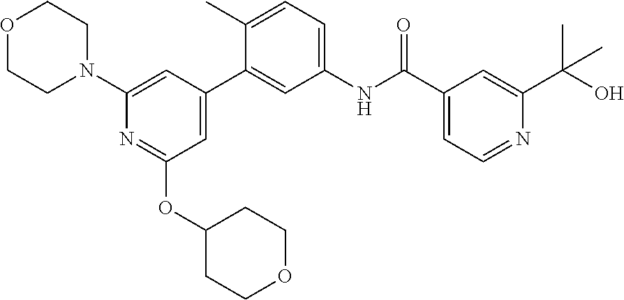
O1CCN(C2=CC(C3=CC(NC(C4=CC=NC(C(O)(C)C)=C4)=O)=CC=C3C)=CC(OC3CCOCC3)=N2)CC1
